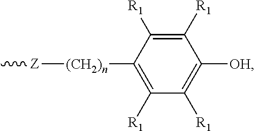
C[Z][(CH2)n]C1=C([R1])C([R1])=C([OH])C([R1])=C1[R1]
